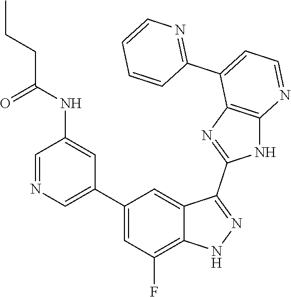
C1=NC=C(C2=CC(F)=C3C(=C2)C(C2=NC4=C(N2)N=CC=C4C2=NC=CC=C2)=NN3)C=C1NC(CCC)=O
